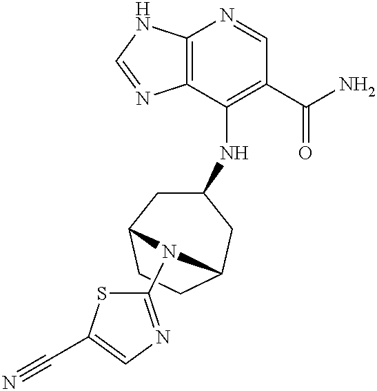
C12=C(C(NC3CC4CCC(C3)N4C3=NC=C(C#N)S3)=C(C(N)=O)C=N1)N=CN2
